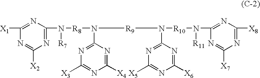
C1([X4])=NC(N([R8]N(C2=NC([X2])=NC([X1])=N2)[R7])[R9]N(C2=NC([X5])=NC([X6])=N2)[R10]N(C2=NC([X8])=NC([X7])=N2)[R11])=NC([X3])=N1
